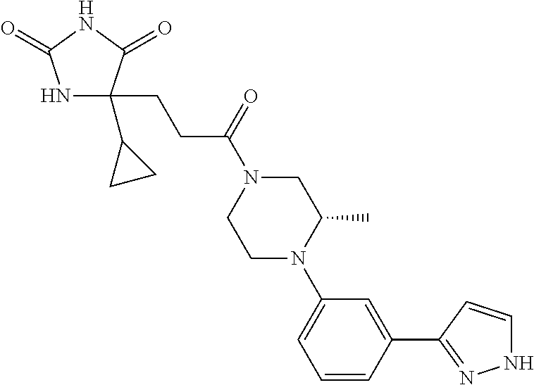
N1C(C2CC2)(CCC(N2CCN(C3=CC=CC(C4=NNC=C4)=C3)C(C)C2)=O)C(=O)NC1=O
